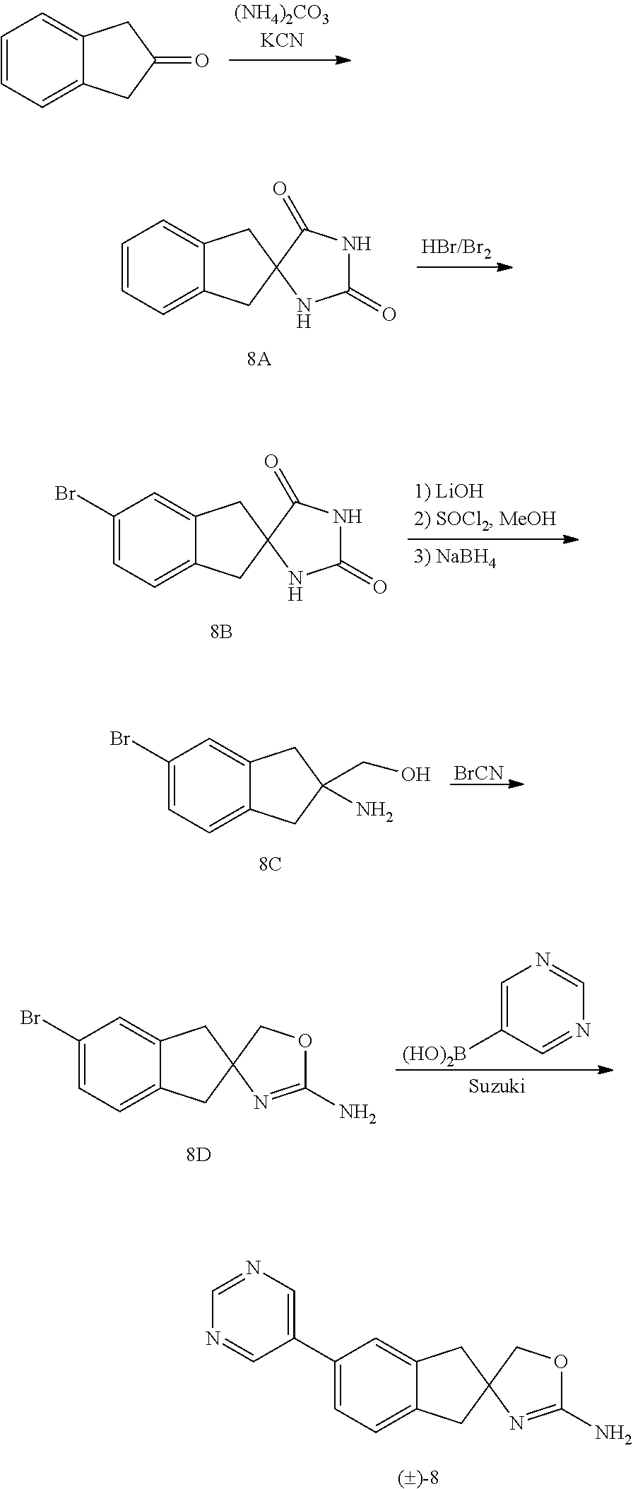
C1(C2=CN=CN=C2)=CC=C2C(=C1)CC1(C2)N=C(N)OC1.C1=CC=C2C(=C1)CC(=O)C2.C1=CC=C2C(=C1)CC1(C2)NC(=O)NC1=O.C1(Br)=CC=C2C(=C1)CC1(C2)NC(=O)NC1=O.C1(Br)=CC=C2C(=C1)CC(CO)(N)C2.[BrCN].C1(Br)=CC=C2C(=C1)CC1(C2)N=C(N)OC1.C1=C([(HO)2B])C=NC=N1
